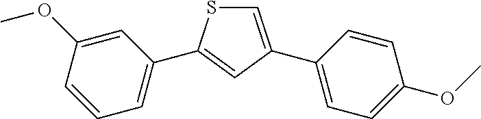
C1=C(C2=CC=C(OC)C=C2)C=C(C2=CC=CC(OC)=C2)S1
